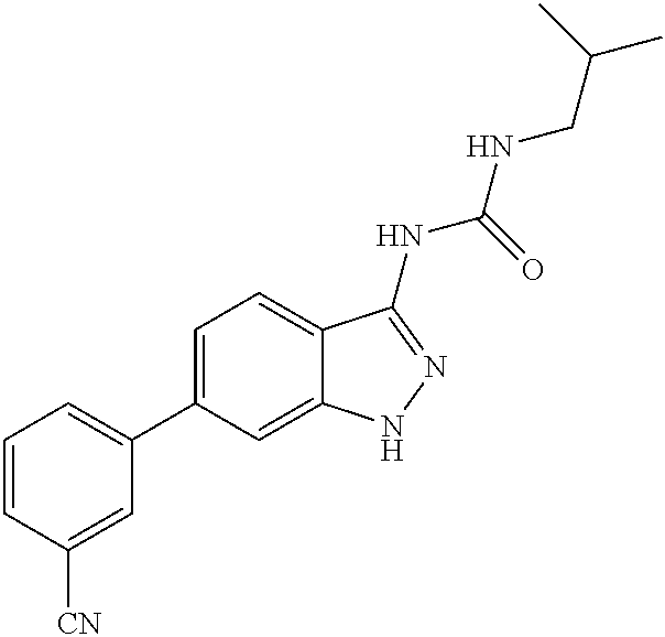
C1=CC([CN])=CC(C2=CC=C3C(=C2)NN=C3NC(NCC(C)C)=O)=C1
